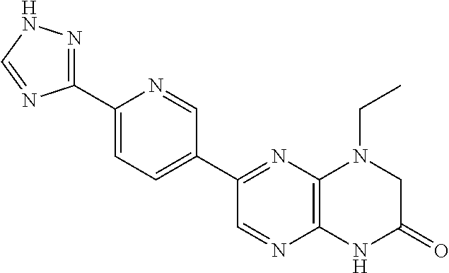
C12=C(N=C(C3=CC=C(C4=NNC=N4)N=C3)C=N1)N(CC)CC(=O)N2
